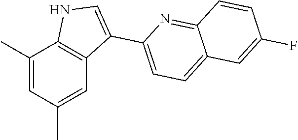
C1(C)=CC(C)=CC2=C1NC=C2C1=CC=C2C(=N1)C=CC(F)=C2
